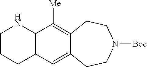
C12=C(C=C3C(=C1[Me])CCN([Boc])CC3)CCCN2
